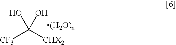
[CF3]C([CHX2])(O)O
